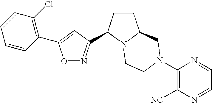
O1N=C(C2CCC3N2CCN(C2=C([NC])N=CC=N2)C3)C=C1C1=C(Cl)C=CC=C1
